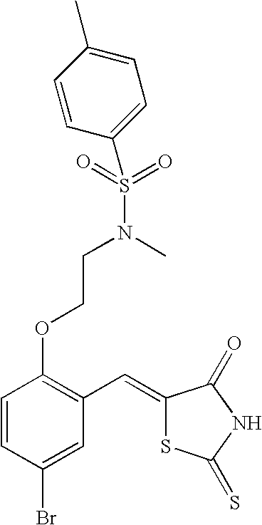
C1=CC(OCCN(S(=O)(=O)C2=CC=C(C)C=C2)C)=C(C=C2SC(=S)NC2=O)C=C1Br
